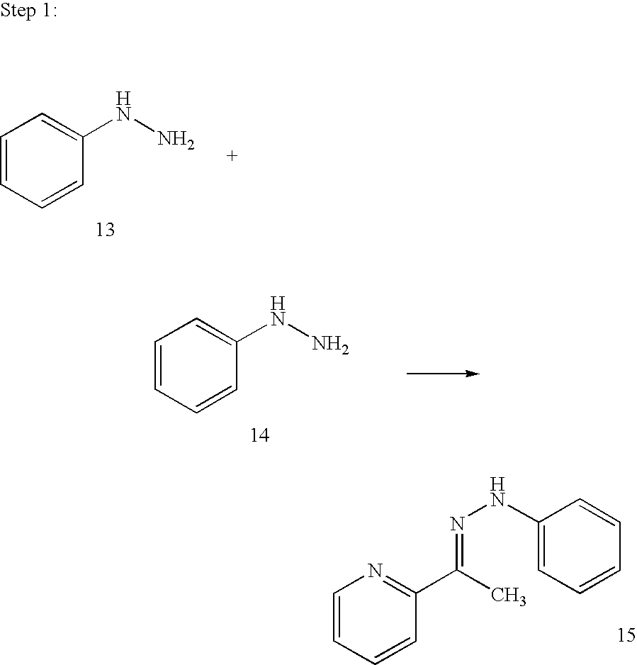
C1=CC=CC(NN)=C1.C1=CC=CC(NN)=C1.C1=CC=CC(C(C)=NNC2=CC=CC=C2)=N1
